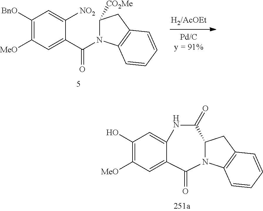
C1(O)=C([MeO])C=C2C(=C1)NC(=O)C1N(C2=O)C2=C(C1)C=CC=C2.C1([BnO])=C([MeO])C=C(C(N2C([CO2Me])CC3=C2C=CC=C3)=O)C([NO2])=C1
